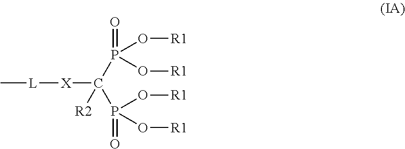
C[L][X]C(P(O[R1])(O[R1])=O)(P(O[R1])(O[R1])=O)[R2]
